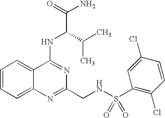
C1=CC=C2C(=C1)C(NC(C(N)=O)C(C)C)=NC(CNS(C1=C(Cl)C=CC(Cl)=C1)(=O)=O)=N2
